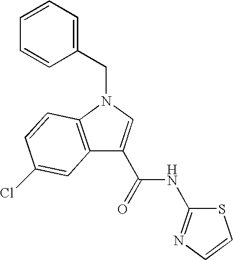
C12=C(N(CC3=CC=CC=C3)C=C1C(NC1=NC=CS1)=O)C=CC(Cl)=C2
